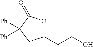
C1(CCO)OC(=O)C([Ph])([Ph])C1
